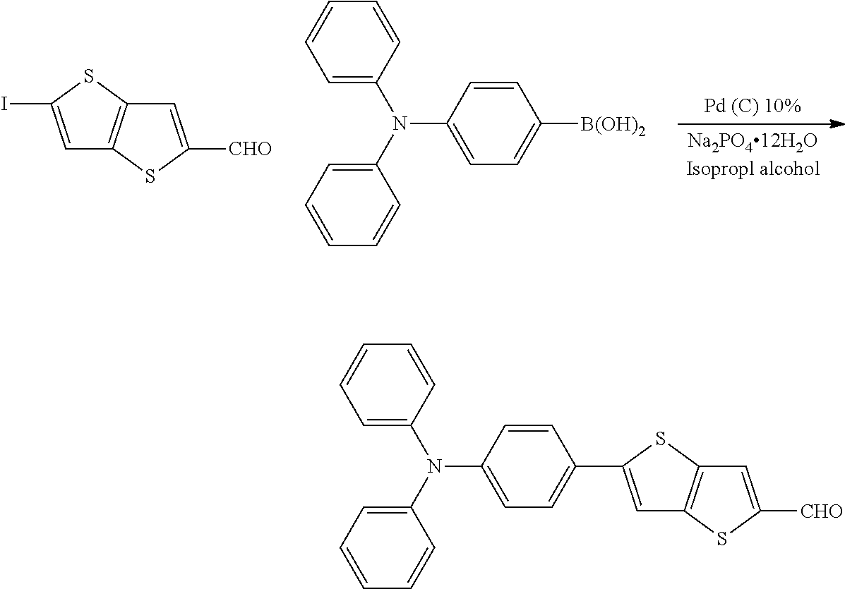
C1=C(I)SC2=C1SC([CHO])=C2.C1=CC=CC=C1N(C1=CC=CC=C1)C1=CC=C([B(OH)2])C=C1.C1=CC=CC=C1N(C1=CC=CC=C1)C1=CC=C(C2=CC3=C(C=C([CHO])S3)S2)C=C1
